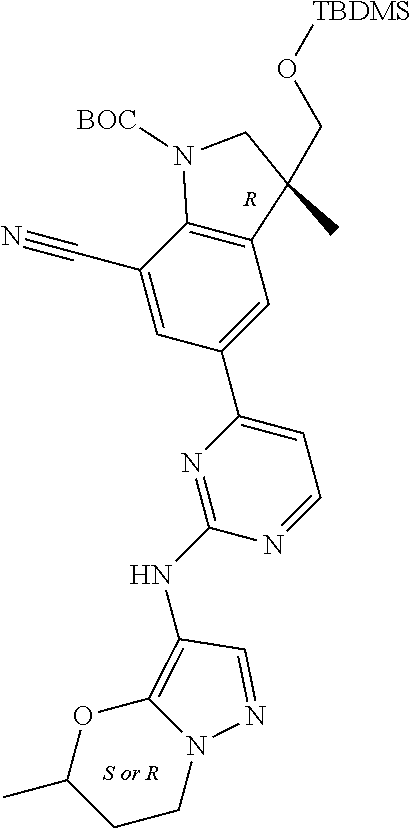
N1=C(NC2=C3OC(C)CCN3N=C2)N=CC=C1C1=CC2=C(C(C#N)=C1)N([BOC])CC2(CO[TBDMS])C.[R]
